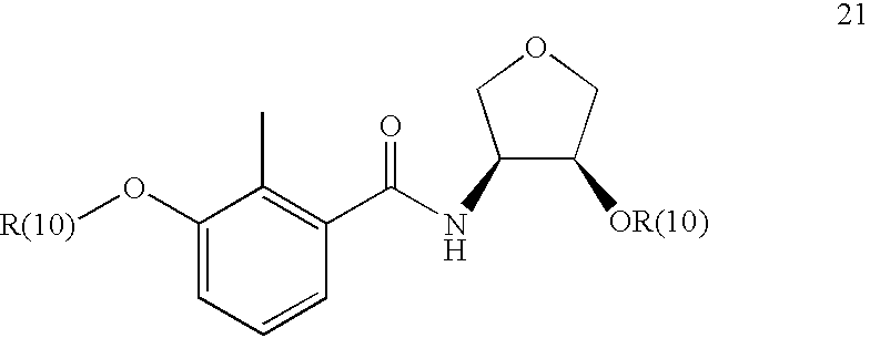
C1(O[R(10)])=CC=CC(C(NC2C([OR(10)])COC2)=O)=C1C
